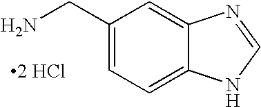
C1(CN)=CC=C2C(=C1)N=CN2.[2 HCl]
